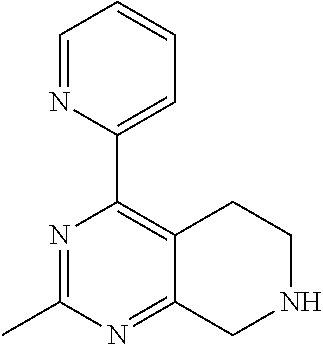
N1=C(C)N=C2C(=C1C1=CC=CC=N1)CCNC2
